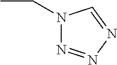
N1(CC)N=NN=C1
